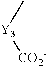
C[Y3][CO2-]
